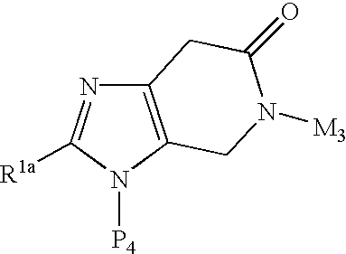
C12=C(N([P4])C([R1a])=N1)CN([M3])C(=O)C2
